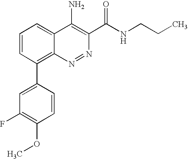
C1=CC(C2=CC(F)=C(OC)C=C2)=C2C(=C1)C(N)=C(C(NCCC)=O)N=N2
